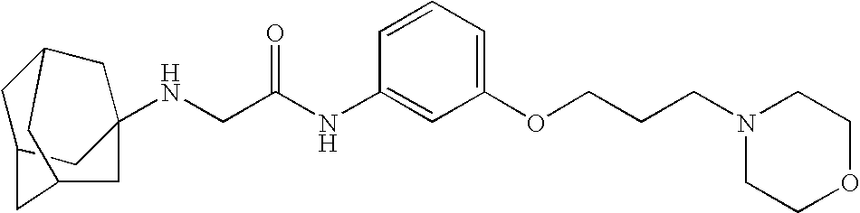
C1C2CC3(NCC(NC4=CC(OCCCN5CCOCC5)=CC=C4)=O)CC1CC(C2)C3
